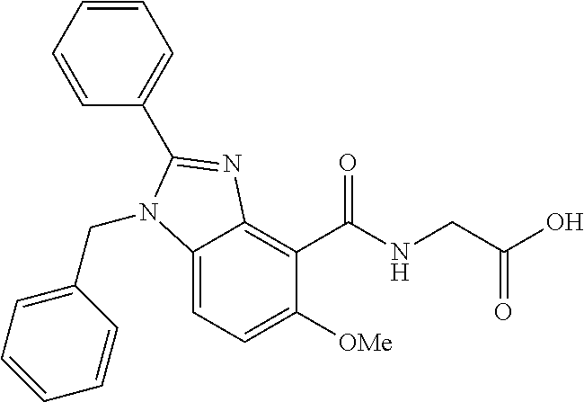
C12=CC=C([OMe])C(C(NCC(=O)O)=O)=C1N=C(C1=CC=CC=C1)N2CC1=CC=CC=C1
